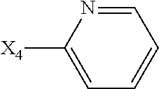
C1=NC([X4])=CC=C1
